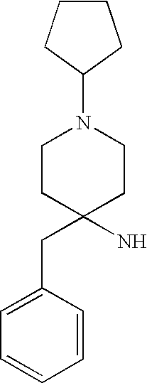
C1CC(CC2=CC=CC=C2)(N)CCN1C1CCCC1
